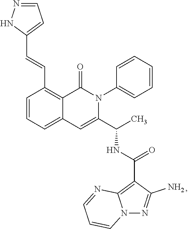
C1=CC=C2C(=C1C=CC1=CC=NN1)C(=O)N(C1=CC=CC=C1)C(C(C)NC(=O)C1=C3N(N=C1N)C=CC=N3)=C2
